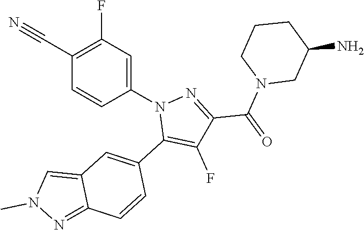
C1(C#N)=C(F)C=C(N2C(C3=CC4=CN(C)N=C4C=C3)=C(F)C(C(N3CC(N)CCC3)=O)=N2)C=C1
